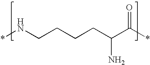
*NCCCCC(C(*)=O)N
